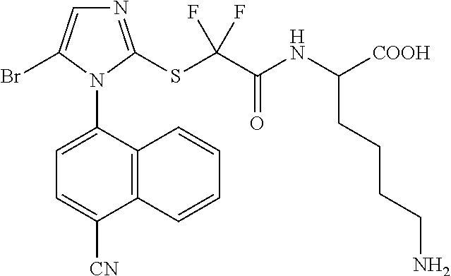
C12=C(C(N3C(Br)=CN=C3SC(C(NC([COOH])CCCCN)=O)(F)F)=CC=C1[CN])C=CC=C2
